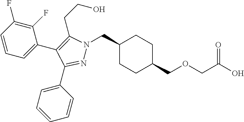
C1(CN2N=C(C3=CC=CC=C3)C(C3=CC=CC(F)=C3F)=C2CCO)CCC(COCC(O)=O)CC1
